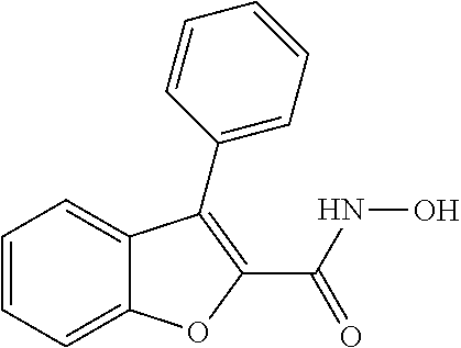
C1=CC=C2C(=C1)C(C1=CC=CC=C1)=C(C(NO)=O)O2
